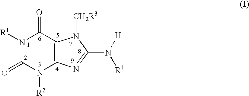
N1([R1])C(=O)N([R2])C2=C(C1=O)N([CH2R3])C(N([H])[R4])=N2
